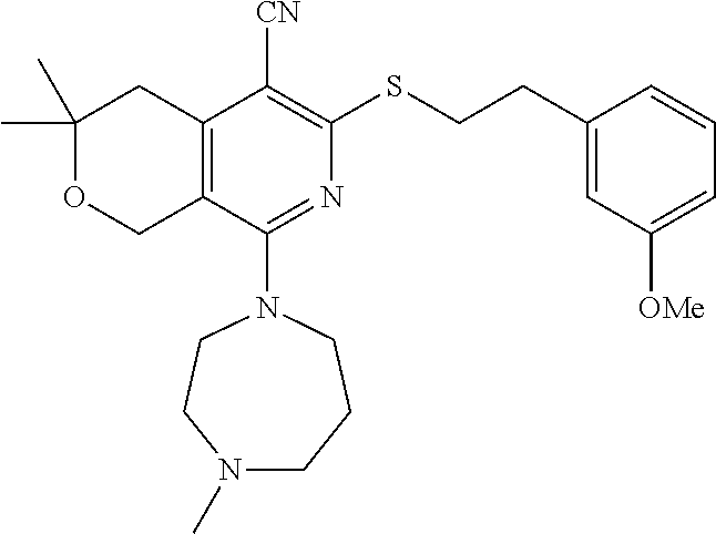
C1(C)(C)OCC2=C(C1)C([CN])=C(SCCC1=CC([OMe])=CC=C1)N=C2N1CCN(C)CCC1
